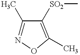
C1(C)=NOC(C)=C1[SO2]C
